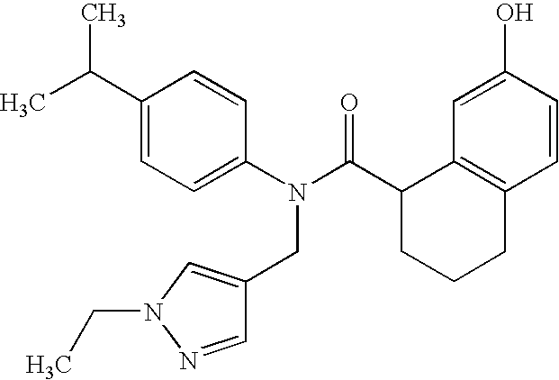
C1=C(C(C)C)C=CC(N(C(C2CCCC3=C2C=C(O)C=C3)=O)CC2=CN(CC)N=C2)=C1
